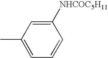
C1(C)=CC=CC([NHCOC5H11])=C1
